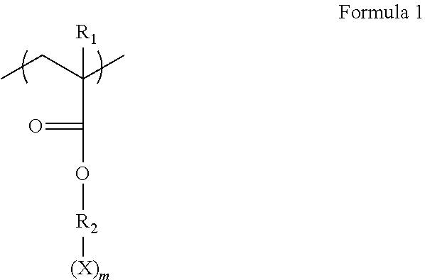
CCC(C)(C(O[R2][(X)m])=O)[R1]
